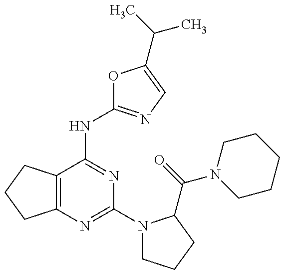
C12=C(C(NC3=NC=C(C(C)C)O3)=NC(N3CCCC3C(=O)N3CCCCC3)=N1)CCC2
